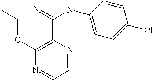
C1(OCC)=C(C(=N)NC2=CC=C(Cl)C=C2)N=CC=N1
